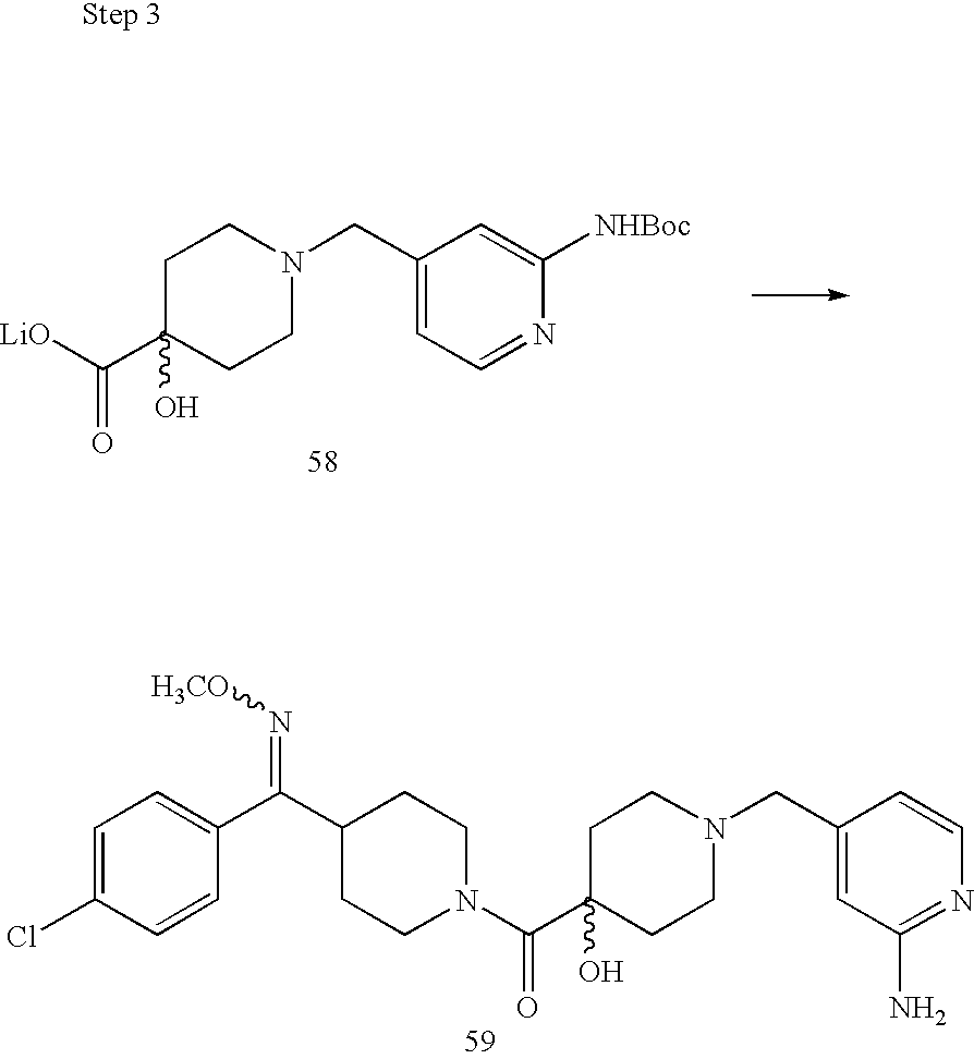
C1C(C(=O)[LiO])(O)CCN(CC2=CC=NC([NHBoc])=C2)C1.C1=C(Cl)C=CC(C(=N[H3CO])C2CCN(C(=O)C3(O)CCN(CC4=CC(N)=NC=C4)CC3)CC2)=C1
